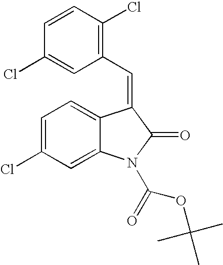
C1(Cl)=C(C=C2C3=CC=C(Cl)C=C3N(C(=O)OC(C)(C)C)C2=O)C=C(Cl)C=C1
